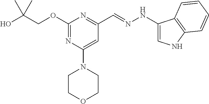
OC(COC1=NC(N2CCOCC2)=CC(C=NNC2=CNC3=C2C=CC=C3)=N1)(C)C
